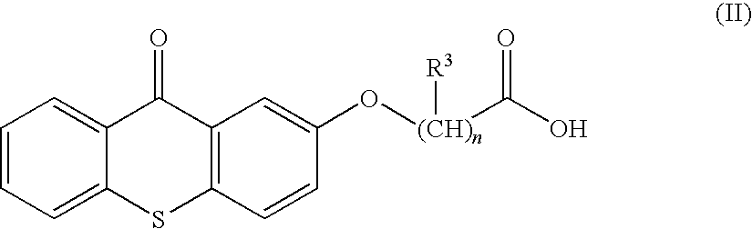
C1=CC=C2C(=C1)C(=O)C1=C(S2)C=CC(O[(CH)n]([R3])C(O)=O)=C1
